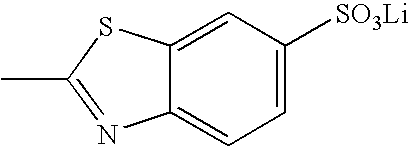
C1=C([SO3Li])C=C2C(=C1)N=C(C)S2
